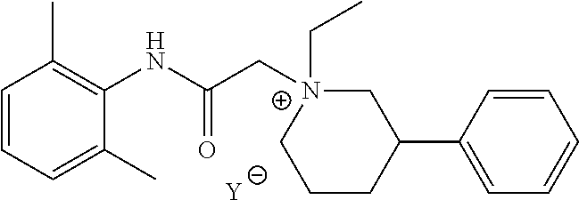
[Y].C1=CC=C(C)C(NC(C[N+]2(CC)CC(C3=CC=CC=C3)CCC2)=O)=C1C
